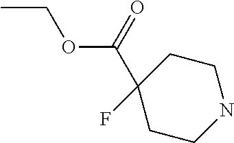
CCOC(C1(F)CCNCC1)=O
